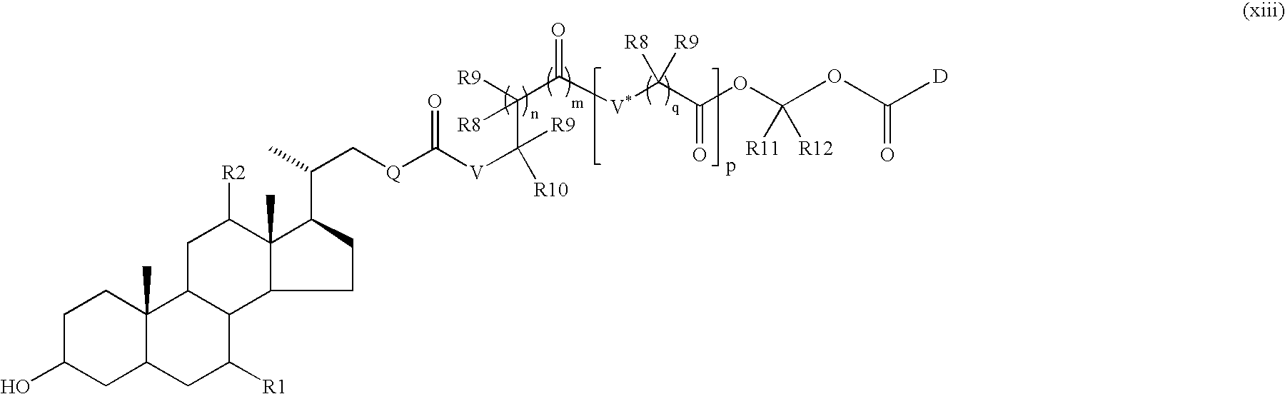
C1C(O)CC2C(C)(C1)C1C(C([R1])C2)C2C(C)(C([R2])C1)C(C(C)C[Q]C([V]C(C([R9])([R8])C([V*]C(C(=O)OC(OC([D])=O)([R11])[R12])([R8])[R9])=O)([R9])[R10])=O)CC2
